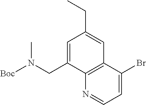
C1=C(CN([Boc])C)C2=C(C=C1CC)C(Br)=CC=N2
